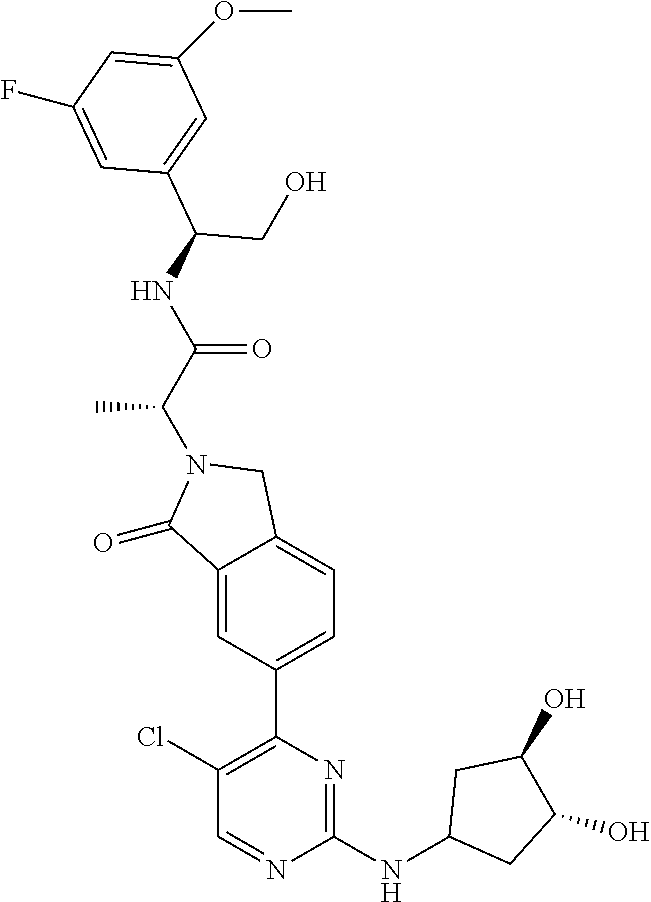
C1(=O)C2=CC(C3=C(Cl)C=NC(NC4CC(O)C(O)C4)=N3)=CC=C2CN1C(C(=O)NC(CO)C1=CC(OC)=CC(F)=C1)C
